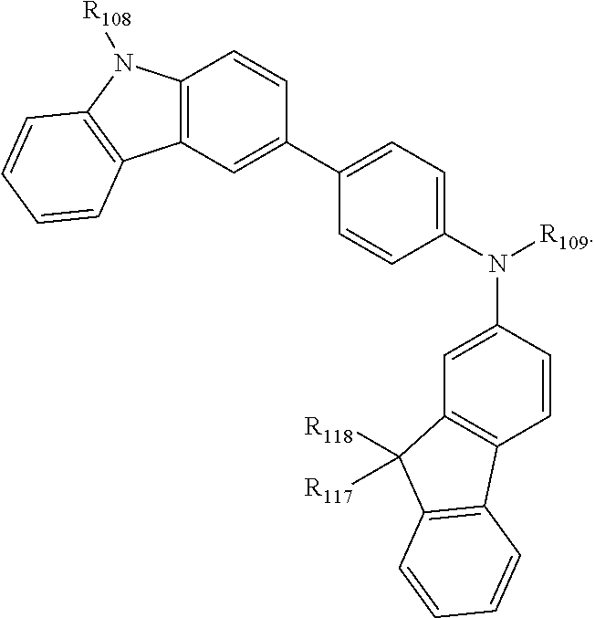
C12=C(C=C(C3=CC=C(N([R109])C4=CC5=C(C=C4)C4=C(C5([R118])[R117])C=CC=C4)C=C3)C=C1)C1=C(N2[R108])C=CC=C1
